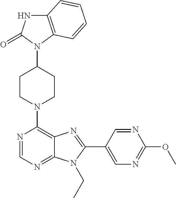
C12=C(N(C3CCN(C4=C5C(=NC=N4)N(CC)C(C4=CN=C(OC)N=C4)=N5)CC3)C(=O)N1)C=CC=C2
